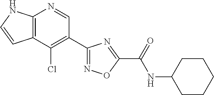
C12=C(C(Cl)=C(C3=NOC(C(=O)NC4CCCCC4)=N3)C=N1)C=CN2
